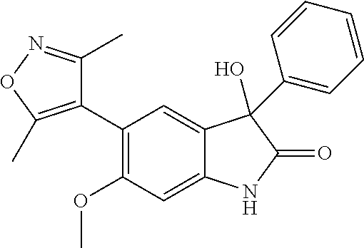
C1(C2=C(C)ON=C2C)=C(OC)C=C2C(=C1)C(O)(C1=CC=CC=C1)C(=O)N2
